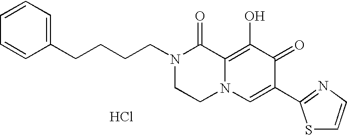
Cl.N1(CCCCC2=CC=CC=C2)CCN2C(=C(O)C(=O)C(C3=NC=CS3)=C2)C1=O
